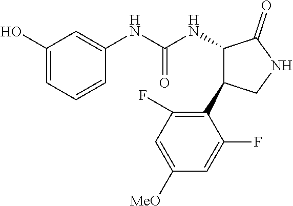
C1(NC(NC2C(=O)NCC2C2=C(F)C=C([MeO])C=C2F)=O)=CC(O)=CC=C1
